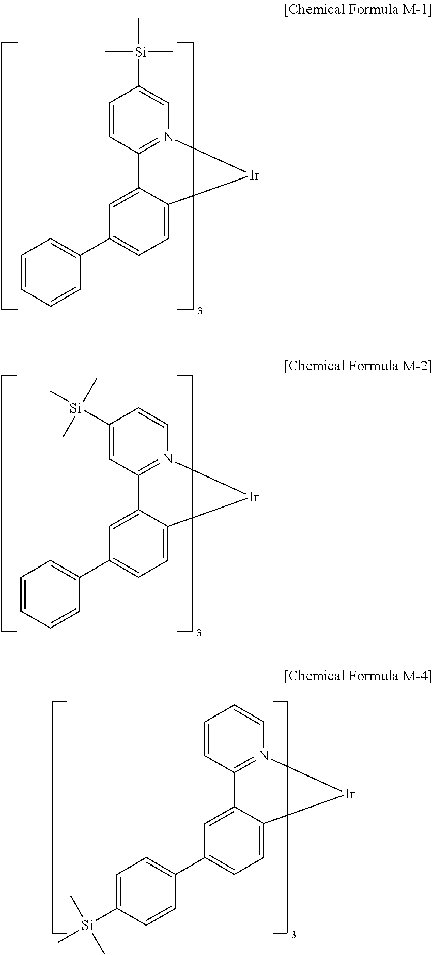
C1=CC2=N(C=C1[Si](C)(C)C)[Ir]C1=CC=C(C3=CC=CC=C3)C=C21.C1=CC2=N(C=C1)[Ir]C1=CC=C(C3=CC=C([Si](C)(C)C)C=C3)C=C21.C1([Si](C)(C)C)=CC2=N(C=C1)[Ir]C1=CC=C(C3=CC=CC=C3)C=C21
